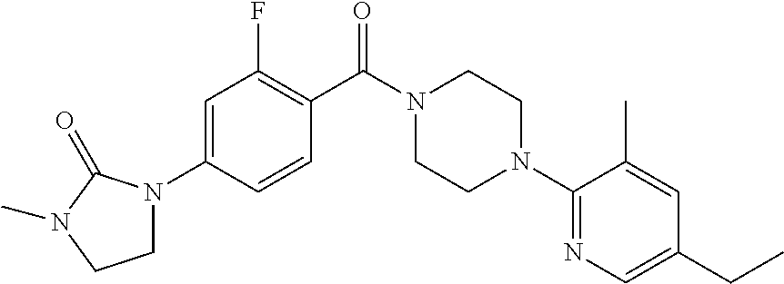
C1N(C2=CC(F)=C(C(N3CCN(C4=NC=C(CC)C=C4C)CC3)=O)C=C2)C(=O)N(C)C1
